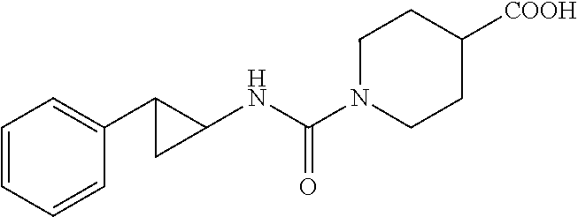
C1=CC=CC(C2CC2NC(=O)N2CCC([COOH])CC2)=C1
